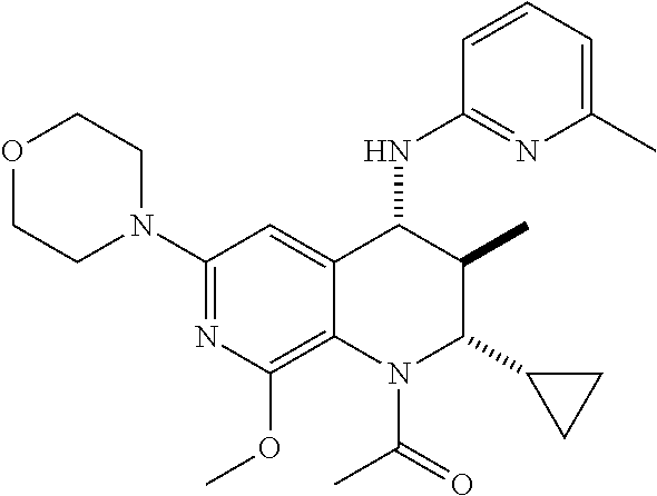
C1(N2CCOCC2)=NC(OC)=C2C(=C1)C(NC1=NC(C)=CC=C1)C(C)C(C1CC1)N2C(C)=O
